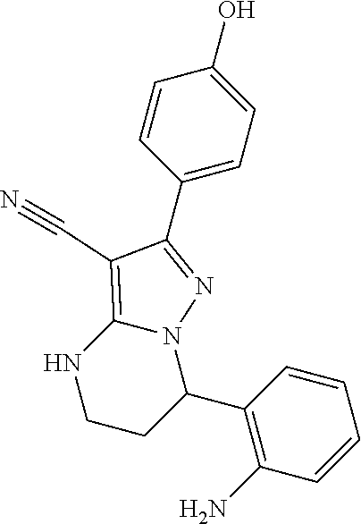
OC1=CC=C(C2=NN3C(=C2C#N)NCCC3C2=C(N)C=CC=C2)C=C1
